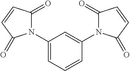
C1(N2C(=O)C=CC2=O)=CC=CC(N2C(=O)C=CC2=O)=C1
